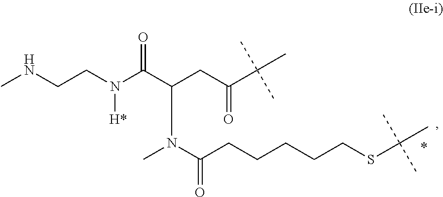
C(C(=O)C(C)(C)C)C(N(C(CCCCCSC(C)(C)C)=O)C)C(N(CCNC)[H*])=O
